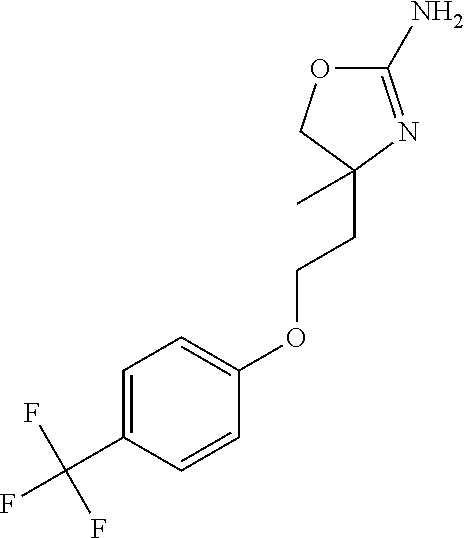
C1(N)=NC(CCOC2=CC=C(C(F)(F)F)C=C2)(C)CO1
